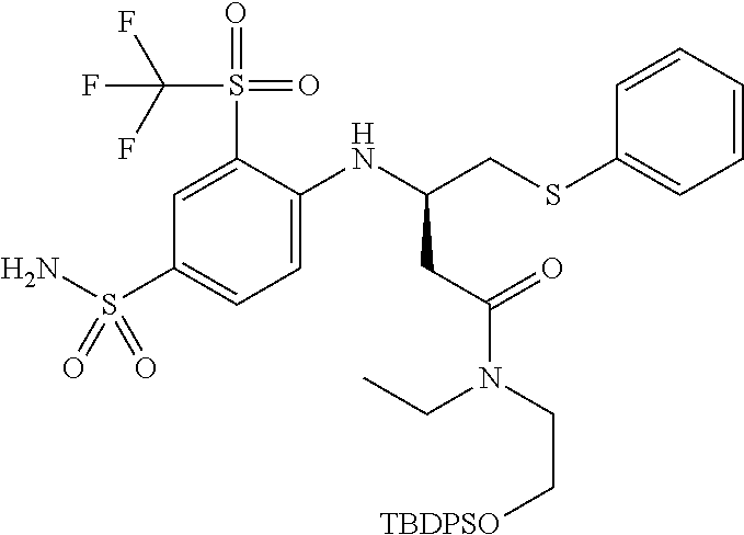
C(N(CC[TBDPSO])C(CC(CSC1=CC=CC=C1)NC1=CC=C(S(N)(=O)=O)C=C1S(=O)(=O)C(F)(F)F)=O)C
